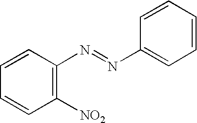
C1=CC([NO2])=C(N=NC2=CC=CC=C2)C=C1
